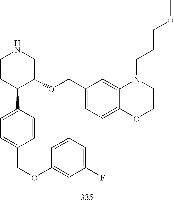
C1CC(C2=CC=C(COC3=CC(F)=CC=C3)C=C2)C(OCC2=CC=C3C(=C2)N(CCCOC)CCO3)CN1
